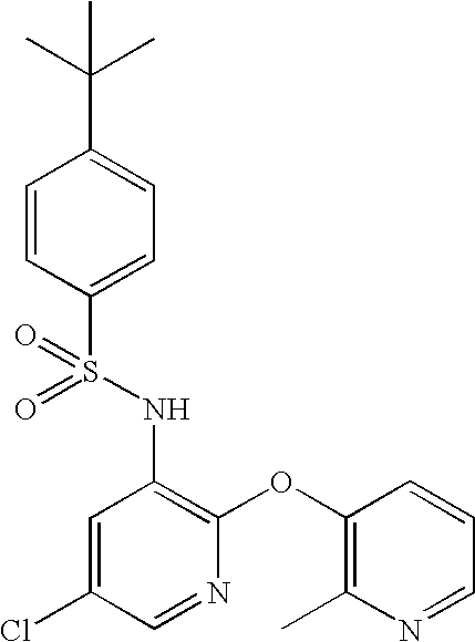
O=S(NC1=C(OC2=C(C)N=CC=C2)N=CC(Cl)=C1)(=O)C1=CC=C(C(C)(C)C)C=C1
